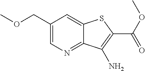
C12=CC(COC)=CN=C1C(N)=C(C(OC)=O)S2
